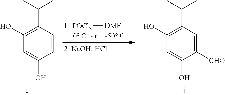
C1([CHO])=CC(C(C)C)=C(O)C=C1O.C1=CC(C(C)C)=C(O)C=C1O.[POCl3][DMF]
